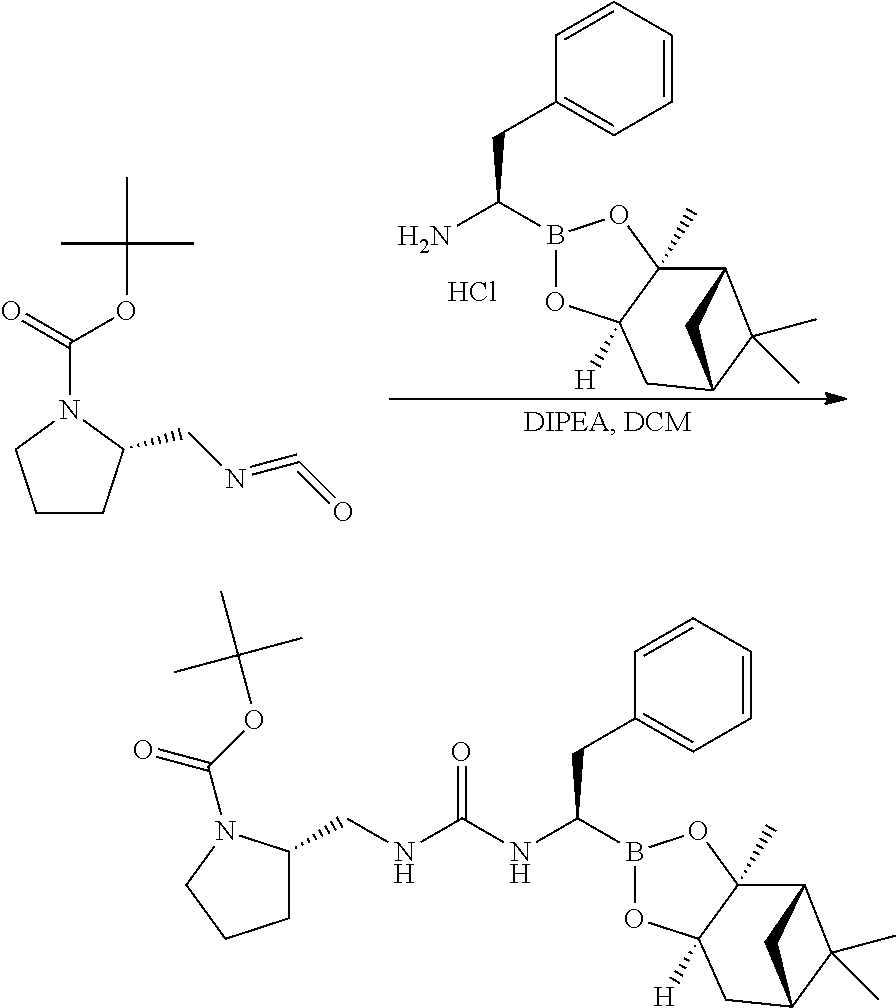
C(=O)(OC(C)(C)C)N1CCCC1CN=C=O.NC(CC1=CC=CC=C1)B1OC2([H])C(C)(O1)C1C(C)(C)C(C2)C1.Cl.C(NC(NC(CC1=CC=CC=C1)B1OC2([H])C(C)(O1)C1C(C)(C)C(C2)C1)=O)C1CCCN1C(OC(C)(C)C)=O
